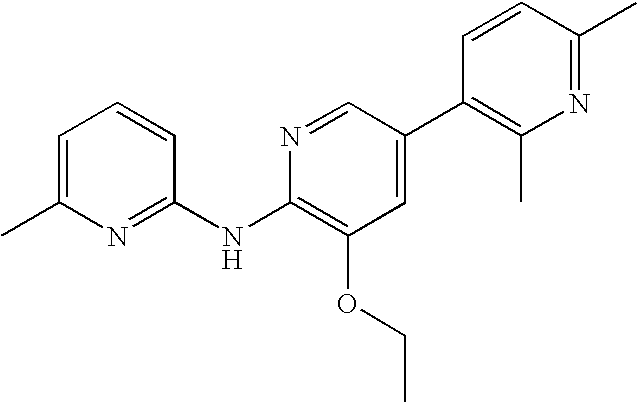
C1=C(C)N=C(NC2=C(OCC)C=C(C3=C(C)N=C(C)C=C3)C=N2)C=C1
